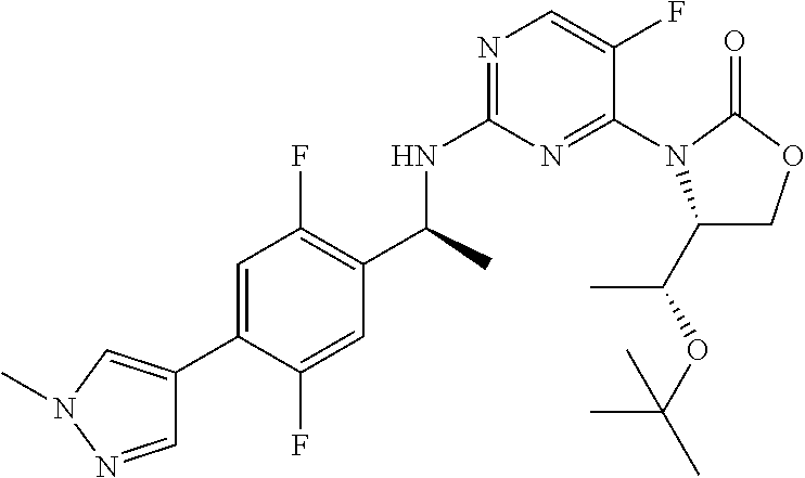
C(C)(NC1=NC=C(F)C(N2C(C(OC(C)(C)C)C)COC2=O)=N1)C1=C(F)C=C(C2=CN(C)N=C2)C(F)=C1
